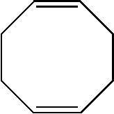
C1CC=CCCC=C1
